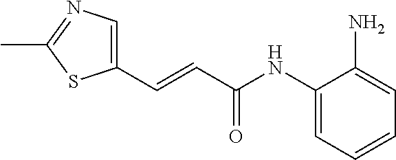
C1(C=CC(NC2=CC=CC=C2N)=O)=CN=C(C)S1
